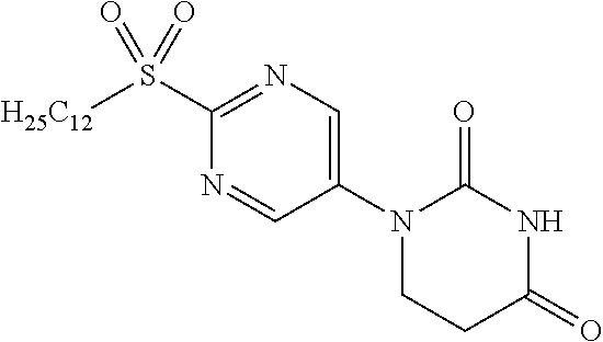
[H25C12]S(C1=NC=C(N2CCC(=O)NC2=O)C=N1)(=O)=O
